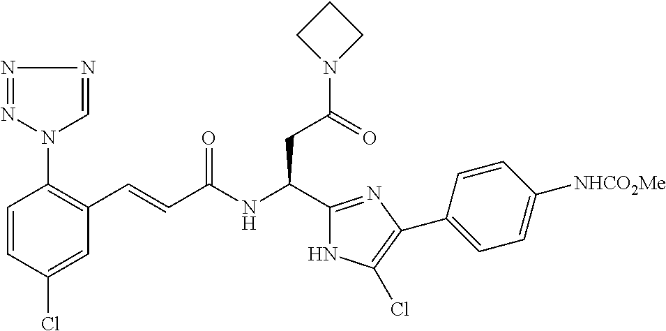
C1(Cl)=CC(C=CC(NC(CC(N2CCC2)=O)C2=NC(C3=CC=C([NHCO2Me])C=C3)=C(Cl)N2)=O)=C(N2N=NN=C2)C=C1
